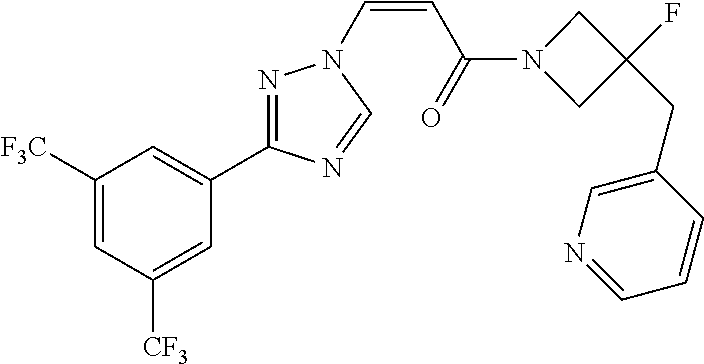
C1([F3C])=CC([CF3])=CC(C2=NN(C=CC(=O)N3CC(F)(CC4=CN=CC=C4)C3)C=N2)=C1
